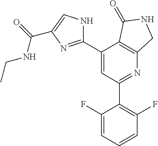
C1(C2=C(F)C=CC=C2F)=NC2=C(C(C3=NC(C(NCC)=O)=CN3)=C1)C(=O)NC2
